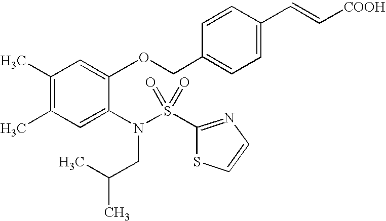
C1(C)=C(C)C=C(N(CC(C)C)S(=O)(=O)C2=NC=CS2)C(OCC2=CC=C(C=C[COOH])C=C2)=C1
